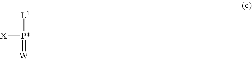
[L1][P*](=[W])[X]
